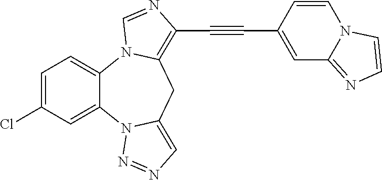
C1=C(Cl)C=C2C(=C1)N1C(=C(C#CC3=CC4=NC=CN4C=C3)N=C1)CC1=CN=NN21
